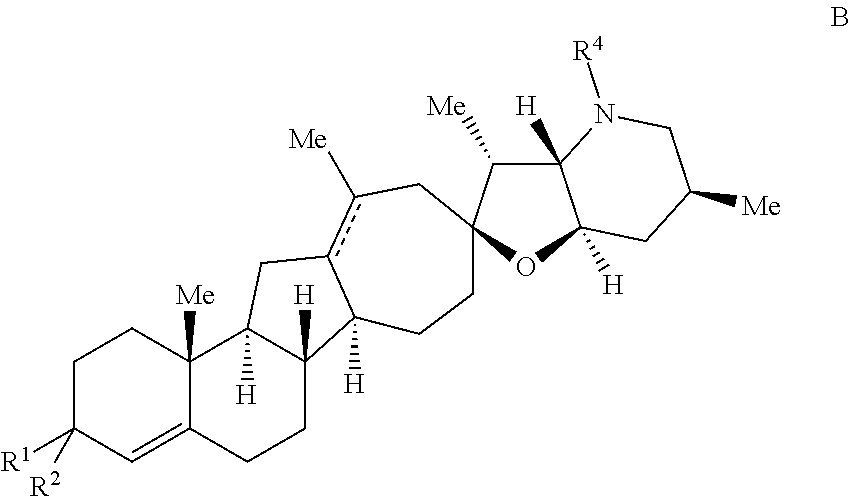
C1C([R2])([R1])C=C2C([Me])(C1)C1([H])C([H])(CC2)C2([H])c(c([Me])CC3(CC2)C([Me])C2([H])C([H])(O3)CC([Me])CN2[R4])C1
